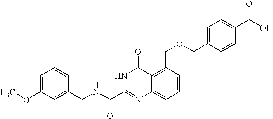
C1(CNC(C2=NC3=CC=CC(COCC4=CC=C(C(O)=O)C=C4)=C3C(=O)N2)=O)=CC(OC)=CC=C1
